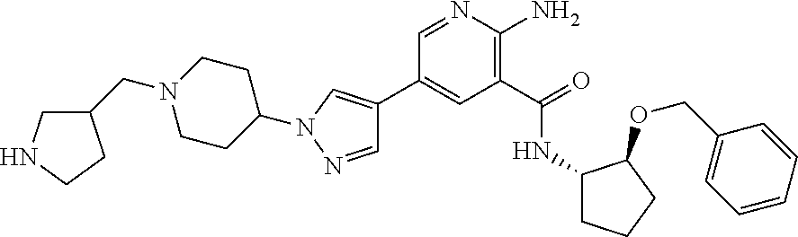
C1(C2=CN(C3CCN(CC4CNCC4)CC3)N=C2)=CC(C(=O)NC2CCCC2OCC2=CC=CC=C2)=C(N)N=C1
